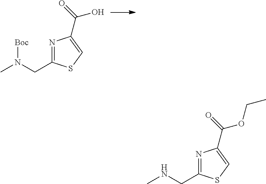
N1=C(CN([Boc])C)SC=C1C(=O)O.N1=C(CNC)SC=C1C(=O)OCC
